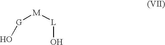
[L](O)[M][G]O
